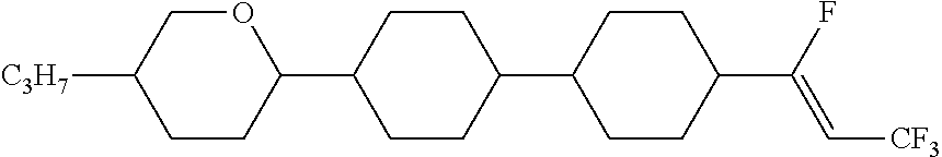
C1CC(C2CCC(C3CCC(C(F)=C[CF3])CC3)CC2)OCC1[C3H7]
